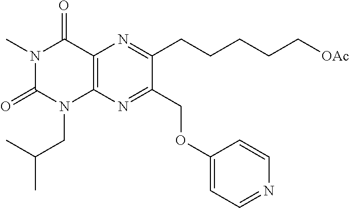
C12=C(N=C(COC3=CC=NC=C3)C(CCCCC[OAc])=N1)N(CC(C)C)C(=O)N(C)C2=O
